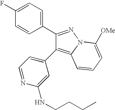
C1(C2=NN3C(=C2C2=CC=NC(NCCCC)=C2)C=CC=C3[OMe])=CC=C(F)C=C1
